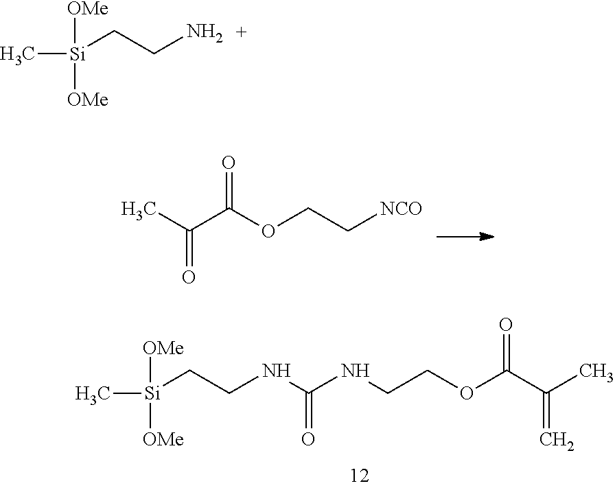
CC(C(OCC[NCO])=O)=O.[Si](CCNC(NCCOC(C(C)=C)=O)=O)(C)([OMe])[OMe].[Si](CCN)(C)([OMe])[OMe]
